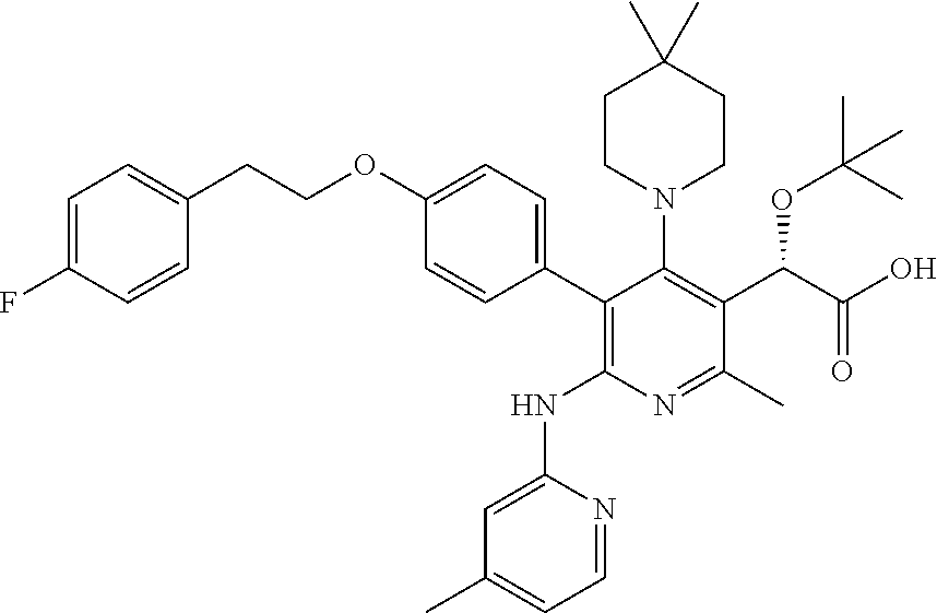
C1CN(C2=C(C(C(O)=O)OC(C)(C)C)C(C)=NC(NC3=CC(C)=CC=N3)=C2C2=CC=C(OCCC3=CC=C(F)C=C3)C=C2)CCC1(C)C
